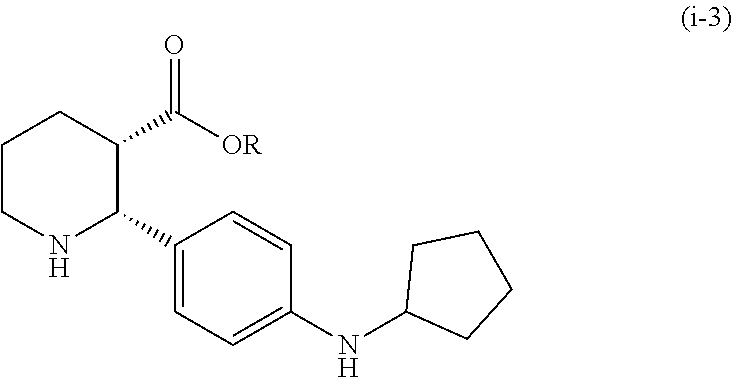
N1C(C2=CC=C(NC3CCCC3)C=C2)C(C([OR])=O)CCC1
